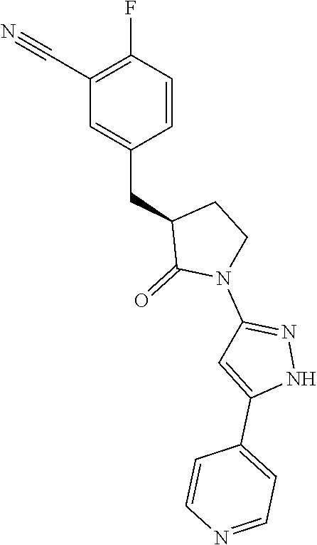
C1(C#N)=C(F)C=CC(CC2C(=O)N(C3=NNC(C4=CC=NC=C4)=C3)CC2)=C1
